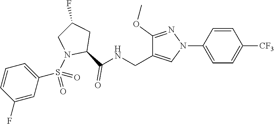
C1(OC)=NN(C2=CC=C([CF3])C=C2)C=C1CNC(C1CC(F)CN1S(=O)(C1=CC=CC(F)=C1)=O)=O
